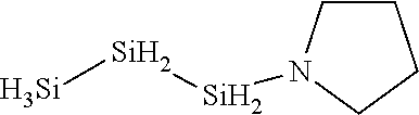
[Si][Si][Si]N1CCCC1
